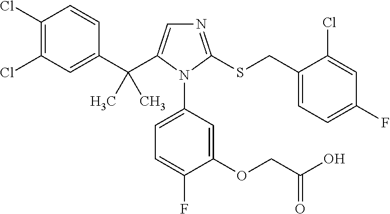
C1(C(C2=CN=C(SCC3=CC=C(F)C=C3Cl)N2C2=CC=C(F)C(OCC(O)=O)=C2)(C)C)=CC(Cl)=C(Cl)C=C1
